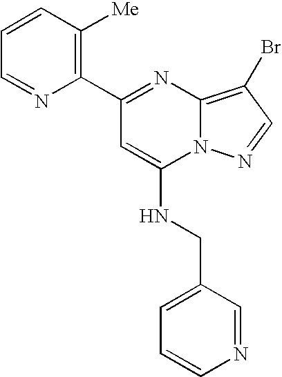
C1(C2=NC3=C(Br)C=NN3C(NCC3=CC=CN=C3)=C2)=C([Me])C=CC=N1
